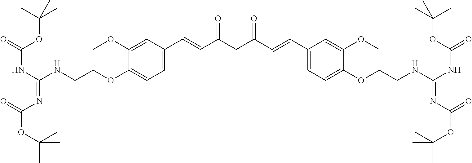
C1(OCCNC(NC(=O)OC(C)(C)C)=NC(OC(C)(C)C)=O)=CC=C(C=CC(CC(=O)C=CC2=CC=C(OCCNC(NC(=O)OC(C)(C)C)=NC(OC(C)(C)C)=O)C(OC)=C2)=O)C=C1OC
